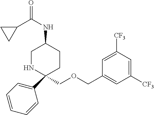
C1(C2=CC=CC=C2)(COCC2=CC([CF3])=CC([CF3])=C2)CCC(NC(C2CC2)=O)CN1
